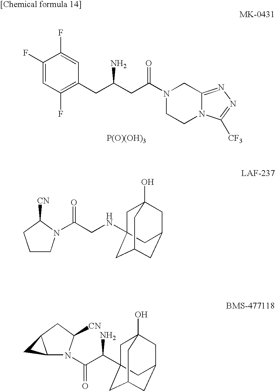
C1CN(C(CNC23CC4(O)CC(CC(C2)C4)C3)=O)C([CN])C1.C(C(C12CC3(O)CC(CC(C1)C3)C2)N)(N1C2C(CC1[CN])C2)=O.C1(F)=CC(F)=C(CC(CC(N2CCN3C(=NN=C3[CF3])C2)=O)N)C=C1F.[P(O)(OH)3]
